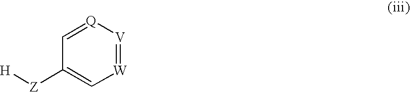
C1=[Q][V]=[W]C=C1[Z][H]
